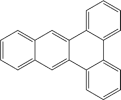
C1=CC=C2C(=C1)C=C1C(=C2)C2=CC=CC=C2C2=CC=CC=C12
